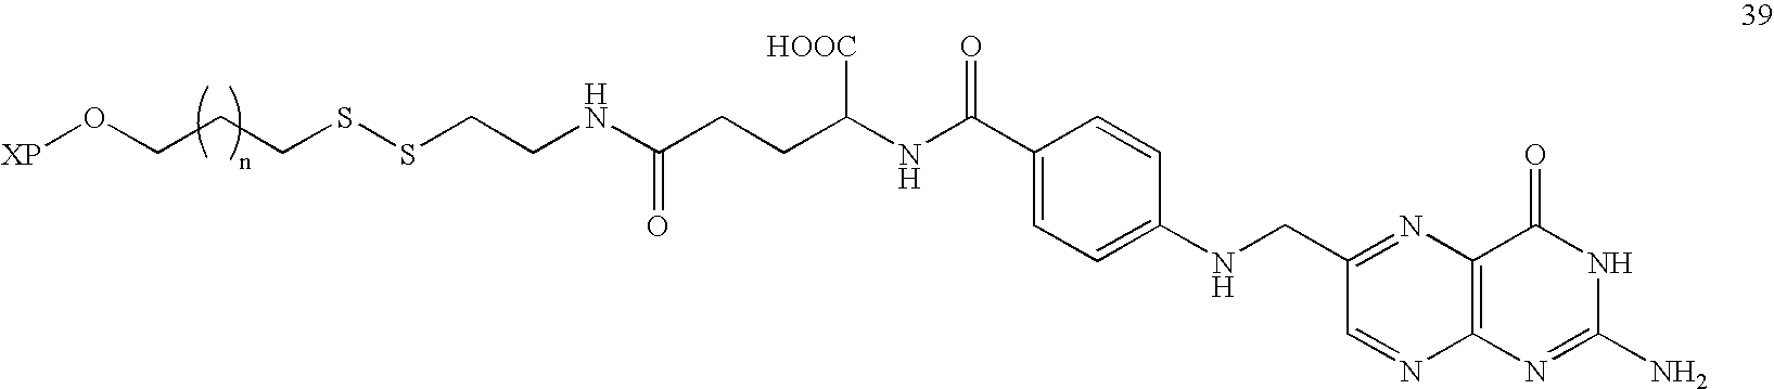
N1C(N)=NC2=C(C1=O)N=C(CNC1=CC=C(C(NC(CCC(NCCSSCCCO[XP])=O)[HOOC])=O)C=C1)C=N2
